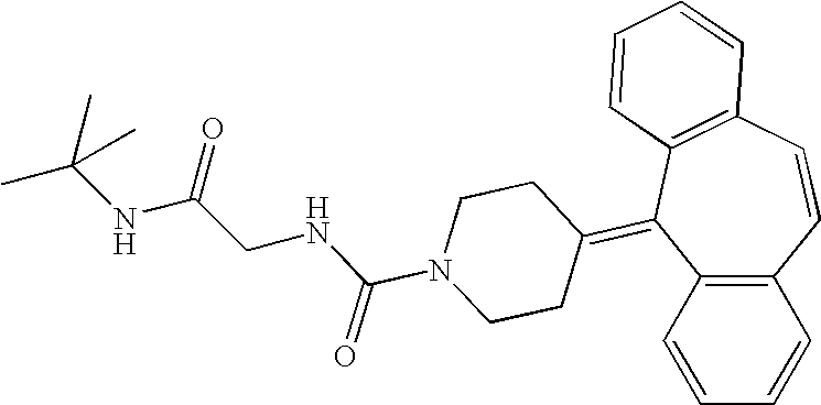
C1=CC=CC2=C1C(=C1CCN(C(NCC(NC(C)(C)C)=O)=O)CC1)C1=C(C=C2)C=CC=C1
